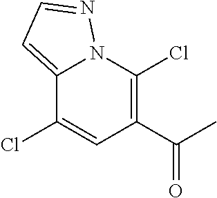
C12=CC=NN1C(Cl)=C(C(=O)C)C=C2Cl
